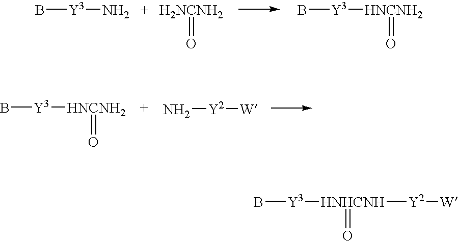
B[Y3]N.[H2NCNH2]=O.B[Y3][HNCNH2]=O.B[Y3][HNHCNH](=O)[Y2][W].B[Y3][HNCNH2]=O.N[Y2][W]
